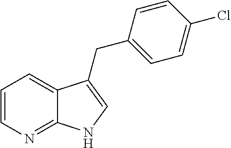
C1=CN=C2C(=C1)C(CC1=CC=C(Cl)C=C1)=CN2
